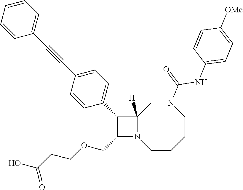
C1CCCN(C(=O)NC2=CC=C([OMe])C=C2)CC2([H])N1C(COCCC(=O)O)C2C1=CC=C(C#CC2=CC=CC=C2)C=C1
